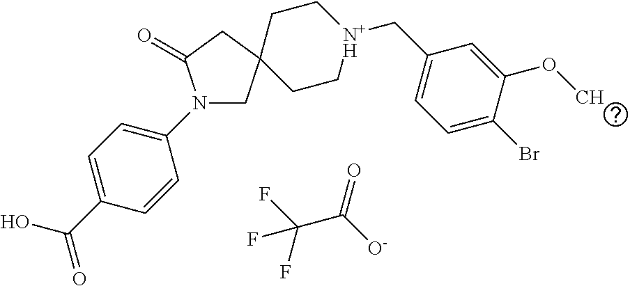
N1(C2=CC=C(C(=O)O)C=C2)CC2(CC1=O)CC[N+H](CC1=CC=C(Br)C(OC)=C1)CC2.O=C([O-])C(F)(F)F
